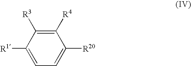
C1([R4])=C([R3])C([R1])=CC=C1[R20]
